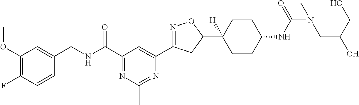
C1(OC)=C(F)C=CC(CNC(C2=NC(C)=NC(C3=NOC(C4([H])CCC(NC(N(CC(O)CO)C)=O)CC4)C3)=C2)=O)=C1
